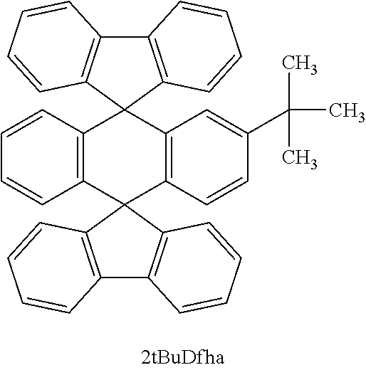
C12=C(C3(C4=C(C15C1=C(C6=C5C=CC=C6)C=CC=C1)C=C(C(C)(C)C)C=C4)C1=C(C4=C3C=CC=C4)C=CC=C1)C=CC=C2
